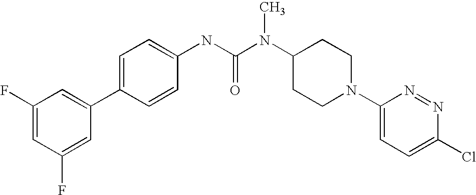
C1(F)=CC(F)=CC(C2=CC=C(NC(N(C3CCN(C4=CC=C(Cl)N=N4)CC3)C)=O)C=C2)=C1
